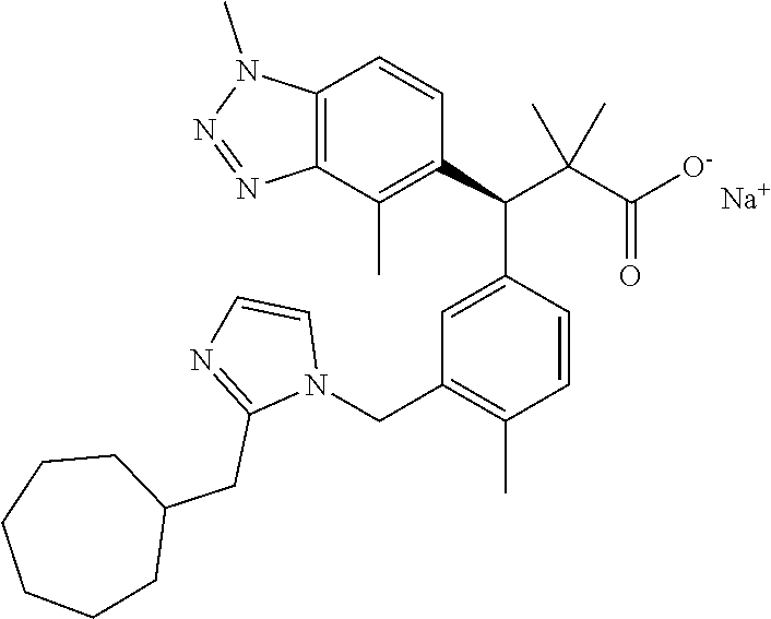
C12=C(C(C)=C(C(C(C([O-])=O)(C)C)C3=CC(CN4C=CN=C4CC4CCCCCC4)=C(C)C=C3)C=C1)N=NN2C.[Na]
